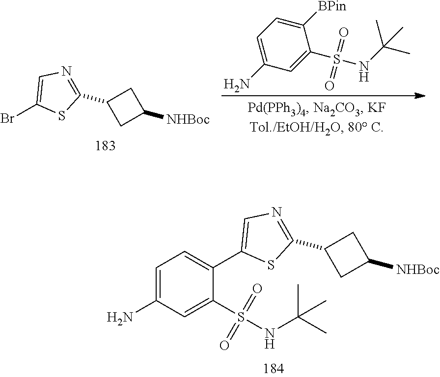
NC1=CC=C([BPin])C(S(NC(C)(C)C)(=O)=O)=C1.C1(C2=NC=C(Br)S2)CC([NHBoc])C1.NC1=CC=C(C2=CN=C(C3CC([NHBoc])C3)S2)C(S(NC(C)(C)C)(=O)=O)=C1
